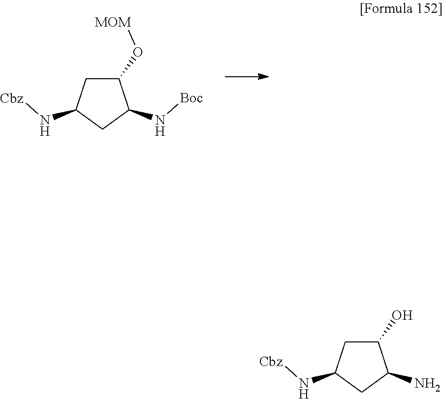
C1(O[MOM])CC(N[Cbz])CC1N[Boc].C1(O)CC(N[Cbz])CC1N
